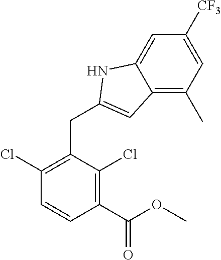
C1(C(OC)=O)=C(Cl)C(CC2=CC3=C(C)C=C([CF3])C=C3N2)=C(Cl)C=C1
